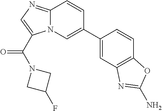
C12=NC=C(C(N3CC(F)C3)=O)N1C=C(C1=CC3=C(C=C1)OC(N)=N3)C=C2
